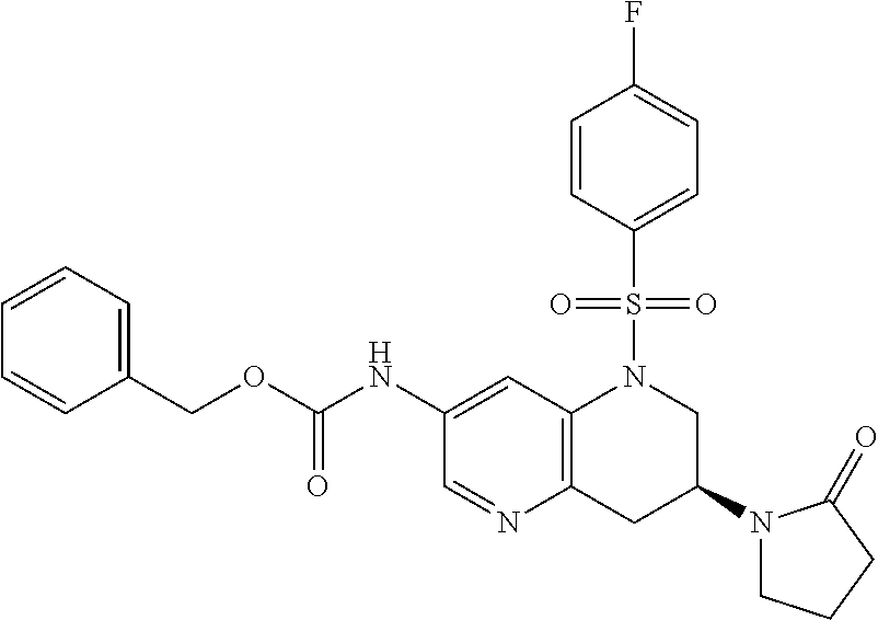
C1(NC(OCC2=CC=CC=C2)=O)=CC2=C(CC(N3CCCC3=O)CN2S(C2=CC=C(F)C=C2)(=O)=O)N=C1
